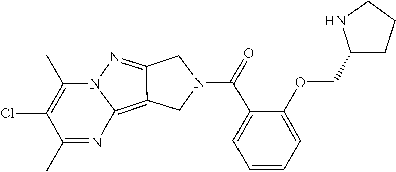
N12C(C)=C(Cl)C(C)=NC1=C1C(=N2)CN(C(=O)C2=CC=CC=C2OCC2CCCN2)C1
